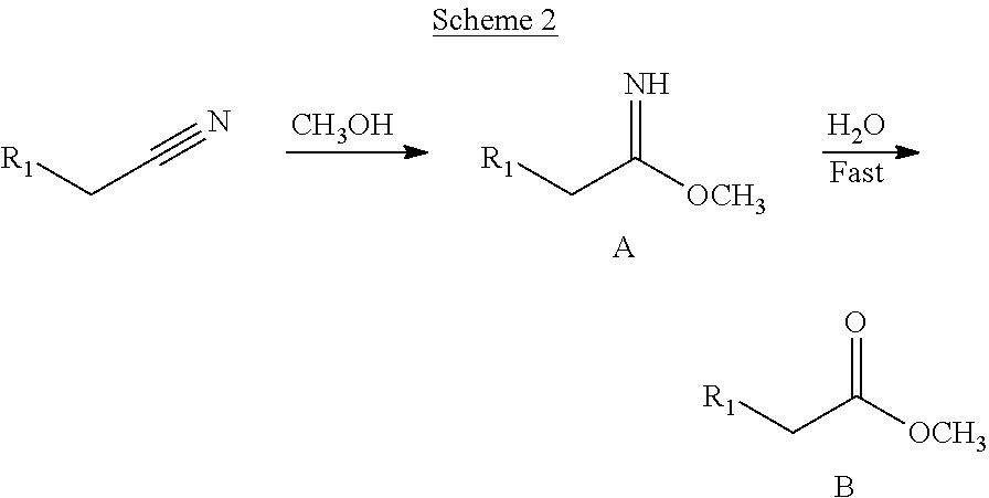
[R1]CC([OCH3])=O.B.[CH3OH].[R1]CC([OCH3])=N.[A].O.[Fast].[R1]CC#N
